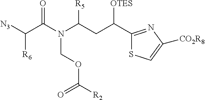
[N3]C(C(N(C(CC(C1=NC([CO2R8])=CS1)[OTES])[R5])COC([R2])=O)=O)[R6]
